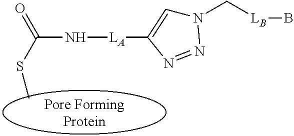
[LA](C1=CN(C[LB]B)N=N1)NC(=O)SC
